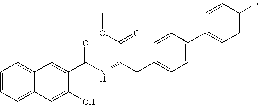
C1=CC=C2C(=C1)C=C(C(NC(CC1=CC=C(C3=CC=C(F)C=C3)C=C1)C(=O)OC)=O)C(O)=C2
